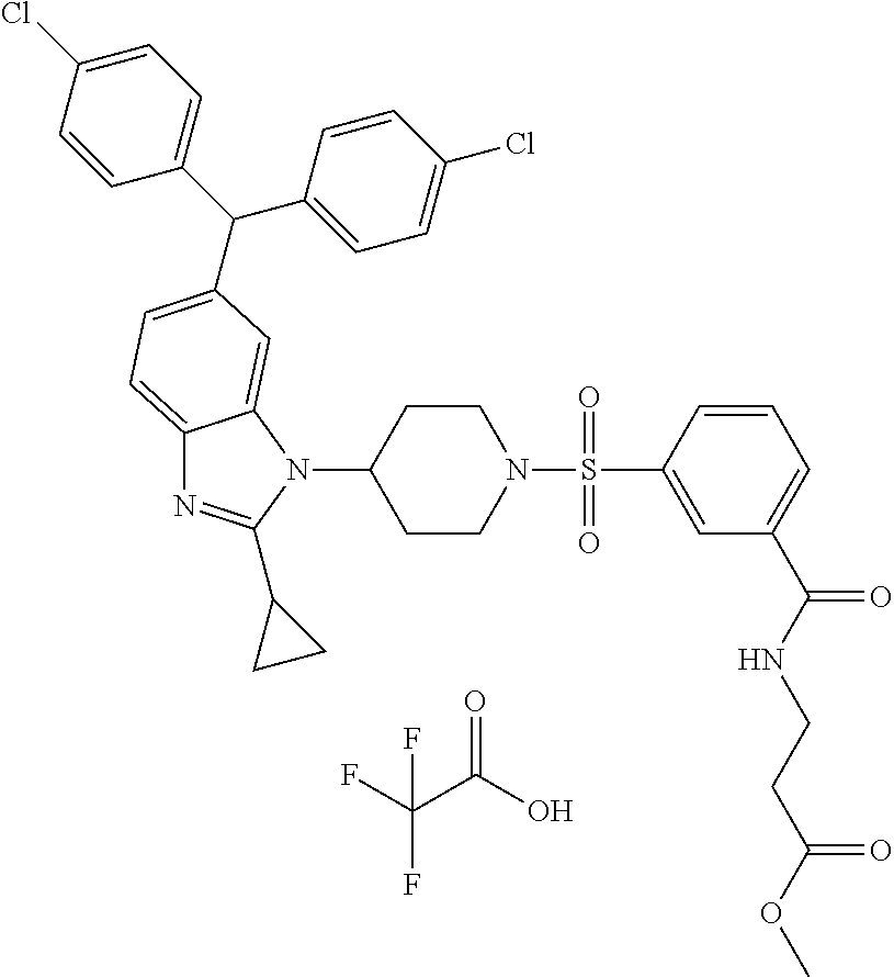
C12=CC=C(C(C3=CC=C(Cl)C=C3)C3=CC=C(Cl)C=C3)C=C1N(C1CCN(S(C3=CC(C(NCCC(OC)=O)=O)=CC=C3)(=O)=O)CC1)C(C1CC1)=N2.C(C(O)=O)(F)(F)F
